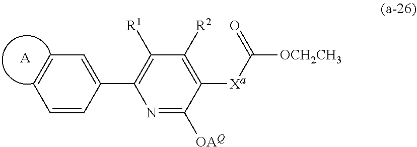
C1=CC=CC(C2=C([R1])C([R2])=C([Xa]C([OCH2CH3])=O)C([OAQ])=N2)=C1.[A]
